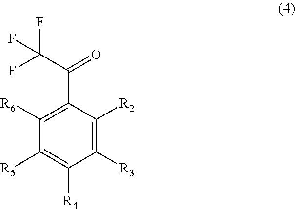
C1([R3])=C([R2])C(C(C(F)(F)F)=O)=C([R6])C([R5])=C1[R4]
